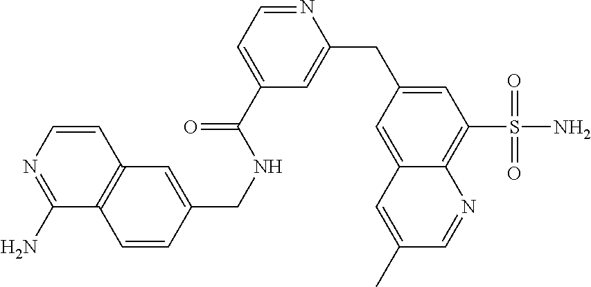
C1=CN=C(N)C2=C1C=C(CNC(C1=CC=NC(CC3=CC(S(N)(=O)=O)=C4C(=C3)C=C(C)C=N4)=C1)=O)C=C2
